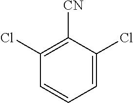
C1=C(Cl)C([CN])=C(Cl)C=C1
